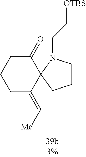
C1C(=C[Me])C2(C(=O)CC1)CCCN2CC[OTBS]
